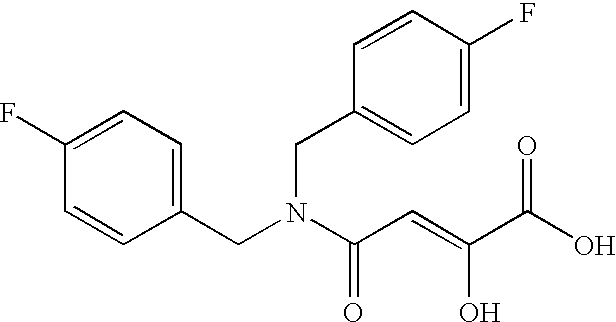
C1(F)=CC=C(CN(C(C=C(C(O)=O)O)=O)CC2=CC=C(F)C=C2)C=C1
